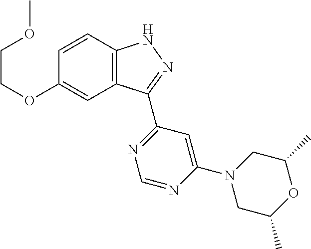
C12=C(C=CC(OCCOC)=C1)NN=C2C1=NC=NC(N2CC(C)OC(C)C2)=C1
